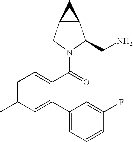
C12C(CN(C(=O)C3=CC=C(C)C=C3C3=CC=CC(F)=C3)C1CN)C2
